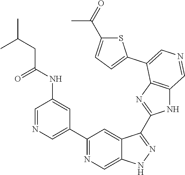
C1(C2=CN=CC(NC(CC(C)C)=O)=C2)=NC=C2C(=C1)C(C1=NC3=C(N1)C=NC=C3C1=CC=C(C(C)=O)S1)=NN2
